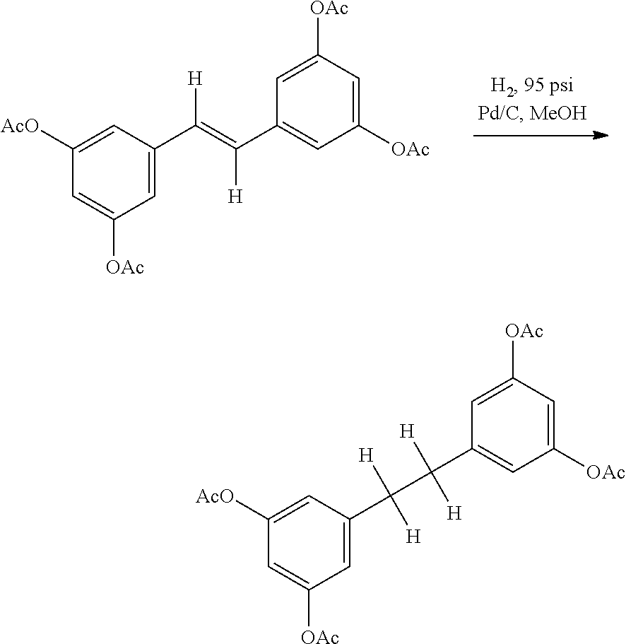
C1=C(C([H])(C([H])([H])C2=CC([OAc])=CC([OAc])=C2)[H])C=C([AcO])C=C1[OAc].C1=C(C(=C(C2=CC([OAc])=CC([OAc])=C2)[H])[H])C=C([AcO])C=C1[OAc]
